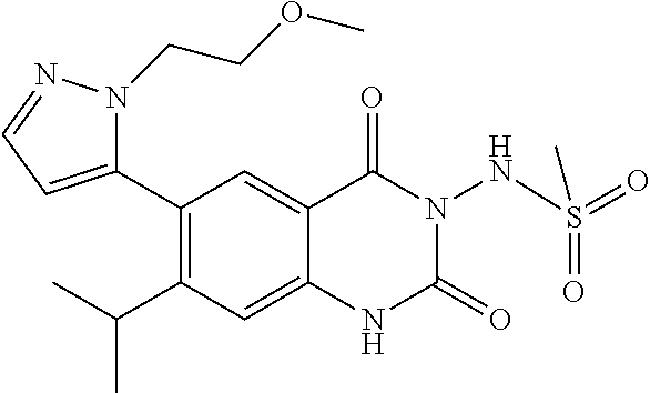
C1(C2=CC=NN2CCOC)=C(C(C)C)C=C2C(=C1)C(=O)N(NS(C)(=O)=O)C(=O)N2
